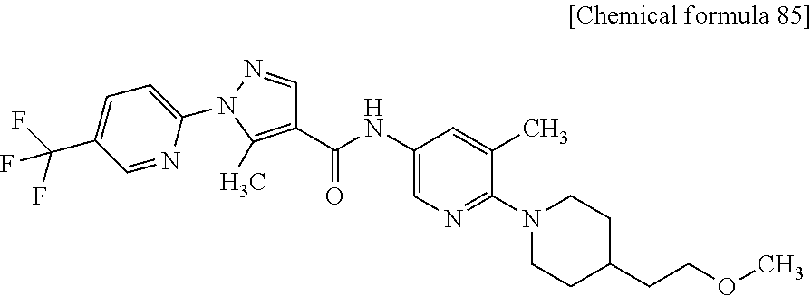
C1(NC(C2=C(C)N(C3=CC=C(C(F)(F)F)C=N3)N=C2)=O)=CN=C(N2CCC(CCOC)CC2)C(C)=C1
